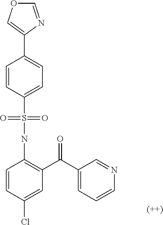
N(C1=C(C(C2=CC=CN=C2)=O)C=C(Cl)C=C1)S(C1=CC=C(C2=COC=N2)C=C1)(=O)=O
